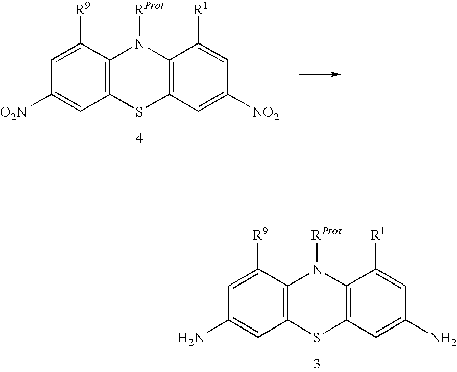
C12=C(C([R9])=CC(N)=C1)N([RProt])C1=C(S2)C=C(N)C=C1[R1].C12=C(C([R9])=CC([O2N])=C1)N([RProt])C1=C(S2)C=C([NO2])C=C1[R1]
